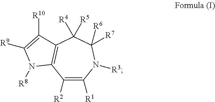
C1([R2])=C([R1])N([R3])C([R6])([R7])C([R4])([R5])C2=C1N([R8])C([R9])=C2[R10]
